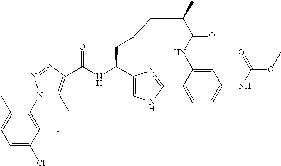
C(NC1CCCC(C)C(=O)NC2=CC(NC(OC)=O)=CC=C2C2=NC1=CN2)(=O)C1=C(C)N(C2=C(F)C(Cl)=CC=C2C)N=N1
